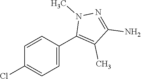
C1=CC(C2=C(C)C(N)=NN2C)=CC=C1Cl
